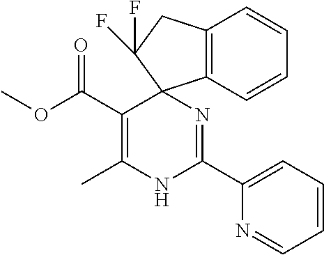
C(C1=C(C)NC(C2=CC=CC=N2)=NC12C1=C(CC2(F)F)C=CC=C1)(=O)OC
